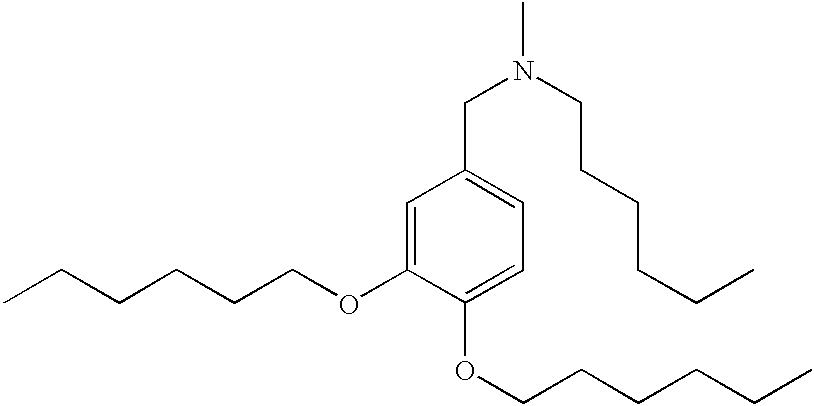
N(CC1=CC=C(OCCCCCC)C(OCCCCCC)=C1)(C)CCCCCC
